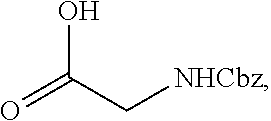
C(=O)(C[NHCbz])O
